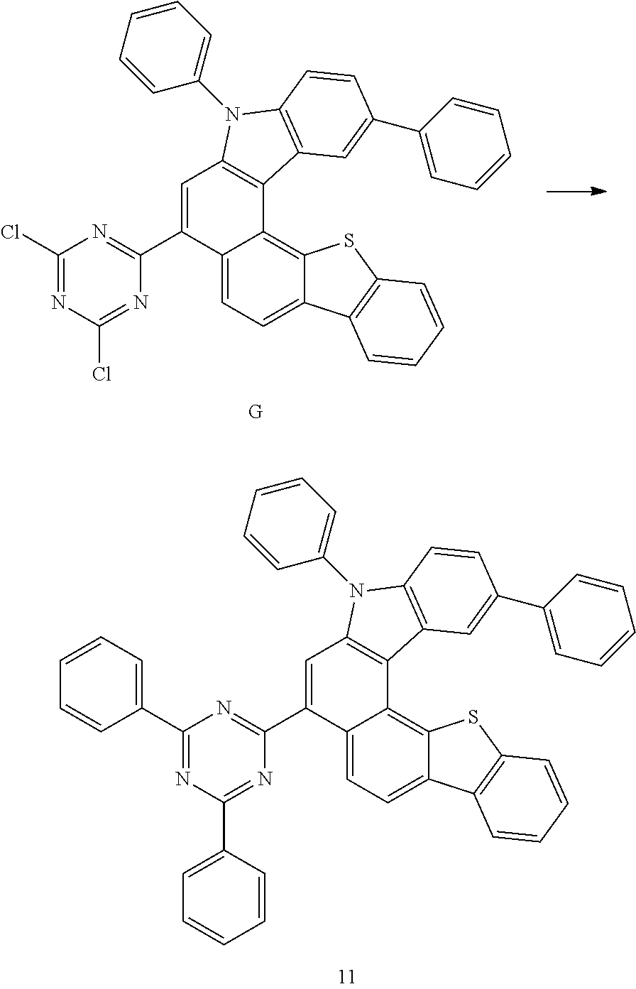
C1(C2=CC=CC=C2)=NC(C2=CC=CC=C2)=NC(C2=CC3=C(C4=C5C(=CC=C24)C2=C(S5)C=CC=C2)C2=C(N3C3=CC=CC=C3)C=CC(C3=CC=CC=C3)=C2)=N1.C1(Cl)=NC(Cl)=NC(C2=CC3=C(C4=C5C(=CC=C24)C2=C(S5)C=CC=C2)C2=C(N3C3=CC=CC=C3)C=CC(C3=CC=CC=C3)=C2)=N1
